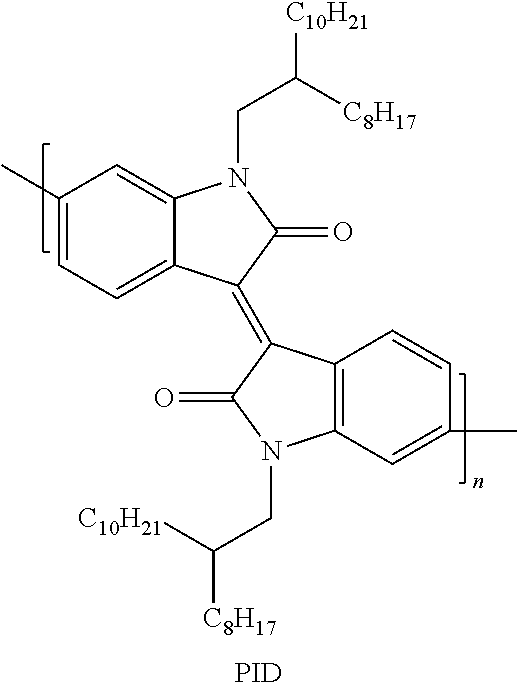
C1(C)=CC=C2C(=C1)N(CC([C8H17])[C10H21])C(=O)C2=C1C2=C(C=C(C)C=C2)N(CC([C10H21])[C8H17])C1=O.[PID]
